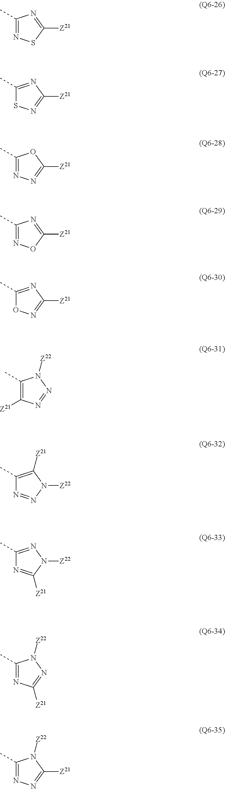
C1(C)=NSC([Z21])=N1.C1(C)=NC([Z21])=NS1.C1(C)=NN=C([Z21])O1.C1(C)=NOC([Z21])=N1.C1(C)=NC([Z21])=NO1.C1(C)=C([Z21])N=NN1[Z22].C1(C)=C([Z21])N([Z22])N=N1.C1(C)=NN([Z22])C([Z21])=N1.C1(C)=NC([Z21])=NN1[Z22].C1(C)=NN=C([Z21])N1[Z22]
